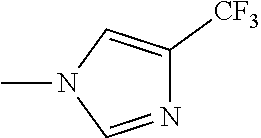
N1=CN(C)C=C1[CF3]
